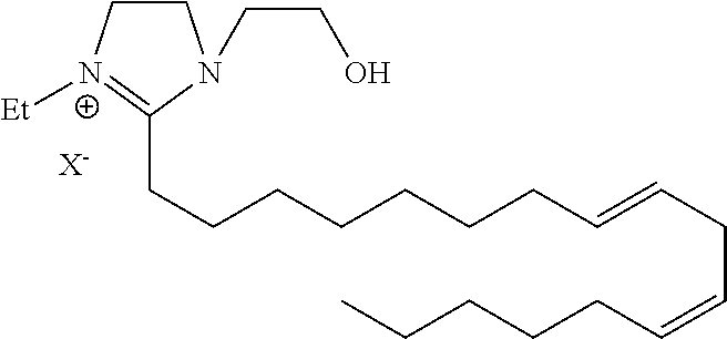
C1C[N+]([Et])=C(CCCCCCCC=CCC=CCCCCC)N1CCO.[X-]
